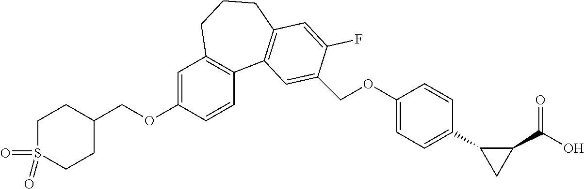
C(OC1=CC2=C(C=C1)C1=C(CCC2)C=C(F)C(COC2=CC=C(C3CC3C(O)=O)C=C2)=C1)C1CCS(=O)(=O)CC1
